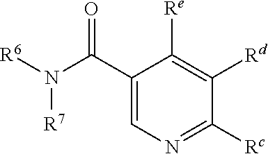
C1(C(N([R6])[R7])=O)=CN=C([Rc])C([Rd])=C1[Re]
